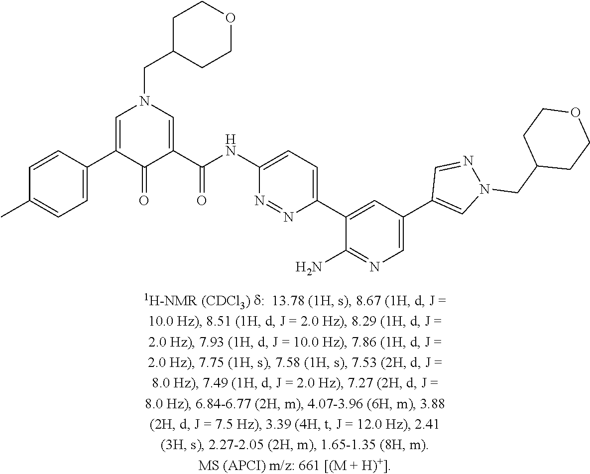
C1=C(C2=CN(CC3CCOCC3)C=C(C(NC3=CC=C(C4=CC(C5=CN(CC6CCOCC6)N=C5)=CN=C4N)N=N3)=O)C2=O)C=CC(C)=C1
